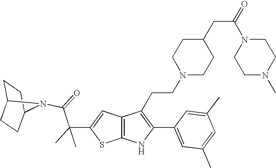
C1C2CCC(C1)N2C(=O)C(C1=CC2=C(S1)NC(C1=CC(C)=CC(C)=C1)=C2CCN1CCC(CC(=O)N2CCN(C)CC2)CC1)(C)C
